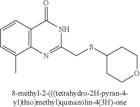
C1=CC2=C(C(C)=C1)N=C(CSC1CCOCC1)NC2=O
